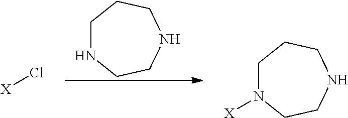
C1NCCNCC1.[X]Cl.C1N([X])CCNCC1
